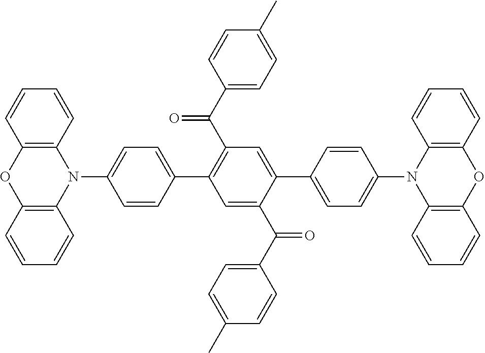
C12=C(C=CC=C1)N(C1=CC=C(C3=C(C(=O)C4=CC=C(C)C=C4)C=C(C4=CC=C(N5C6=C(OC7=C5C=CC=C7)C=CC=C6)C=C4)C(C(C4=CC=C(C)C=C4)=O)=C3)C=C1)C1=C(O2)C=CC=C1
